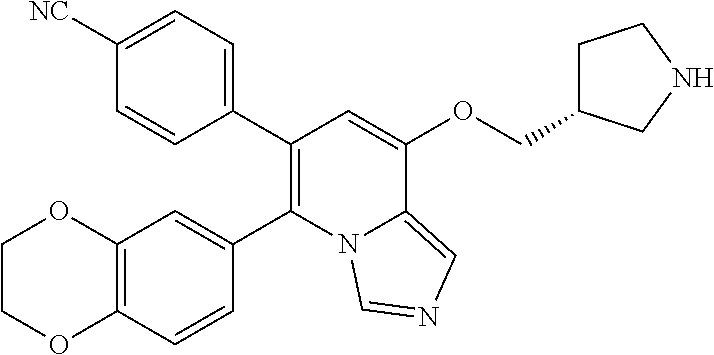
C1(C2=C(C3=CC4=C(C=C3)OCCO4)N3C(=CN=C3)C(OCC3CCNC3)=C2)=CC=C([NC])C=C1
